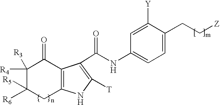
C12=C(C(C(=O)NC3=CC=C(CC[Z])C([Y])=C3)=C([T])N1)C(=O)C([R4])([R3])C([R6])([R5])C2
